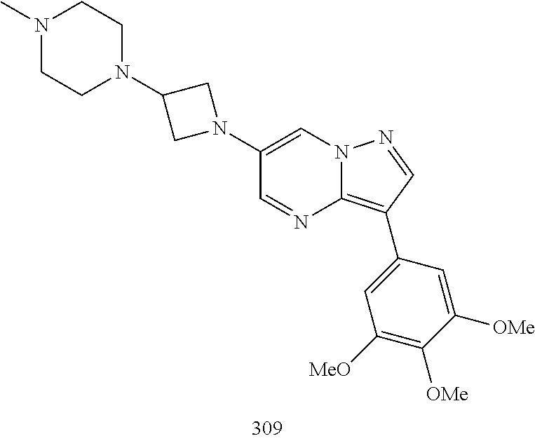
C1(C2=C3N=CC(N4CC(N5CCN(C)CC5)C4)=CN3N=C2)=CC([MeO])=C([OMe])C([OMe])=C1
